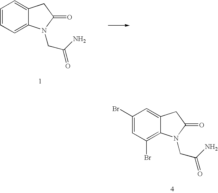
C1=CC=C2C(=C1)CC(=O)N2CC(N)=O.C1(Br)=CC(Br)=C2C(=C1)CC(=O)N2CC(N)=O
